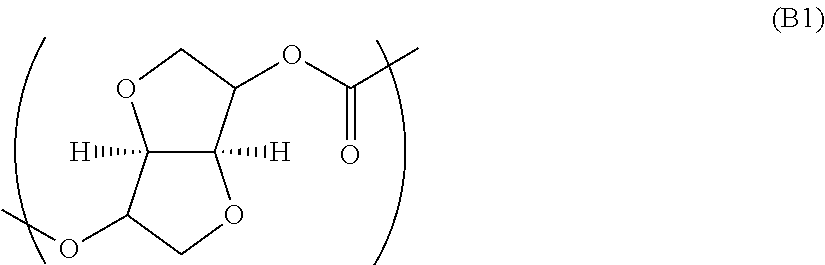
C12([H])C([H])(C(OC(=O)C)CO1)OCC2OC
